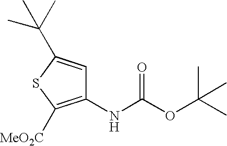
C1(NC(OC(C)(C)C)=O)=C([MeO2C])SC(C(C)(C)C)=C1
